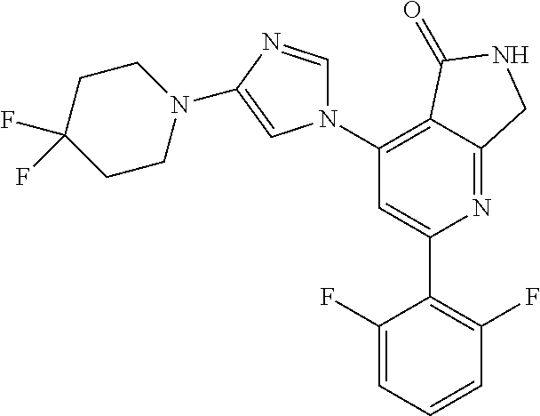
C1(C2=C(F)C=CC=C2F)=CC(N2C=NC(N3CCC(F)(F)CC3)=C2)=C2C(=N1)CNC2=O
